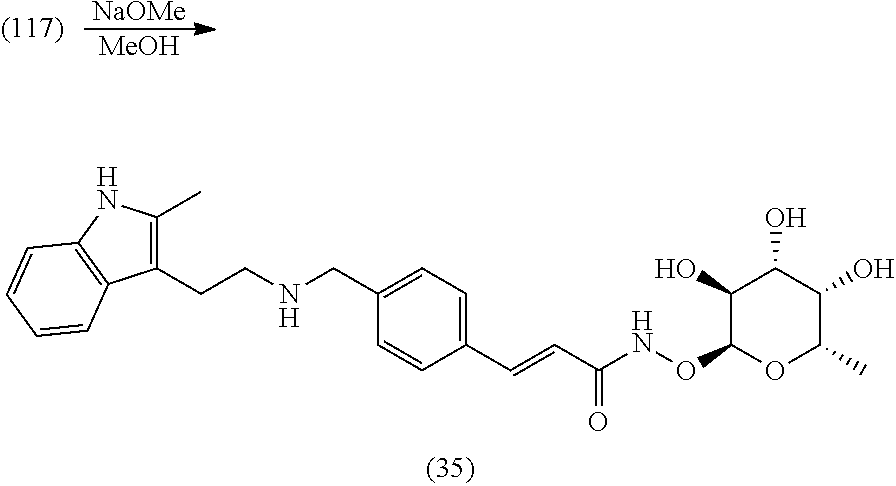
[NaOMe].[MeOH].O(C1OC(C)C(O)C(O)C1O)NC(C=CC1=CC=C(CNCCC2=C(C)NC3=C2C=CC=C3)C=C1)=O
